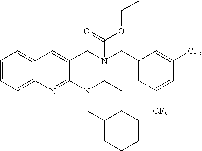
C1=CC=C2C(=C1)C=C(CN(CC1=CC([CF3])=CC([CF3])=C1)C(OCC)=O)C(N(CC)CC1CCCCC1)=N2
